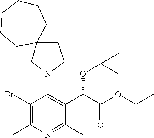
BrC1=C(C)N=C(C)C(C(C(OC(C)C)=O)OC(C)(C)C)=C1N1CCC2(C1)CCCCCC2
